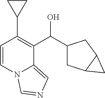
C1(C(C2=C(C3CC3)C=CN3C2=CN=C3)O)CC2C(C1)C2
